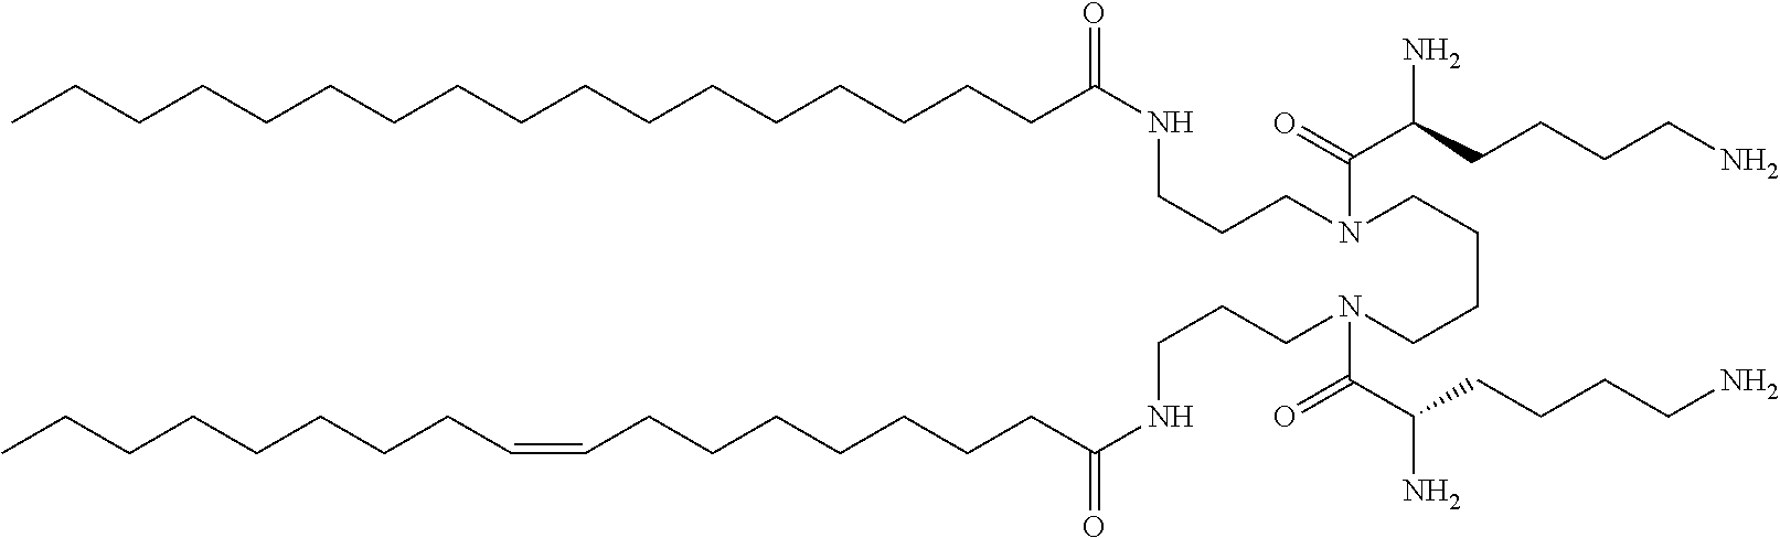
CCCCCCCCCCCCCCCCCC(NCCCN(CCCCN(CCCNC(=O)CCCCCCCC=CCCCCCCCC)C(C(CCCCN)N)=O)C(=O)C(CCCCN)N)=O
